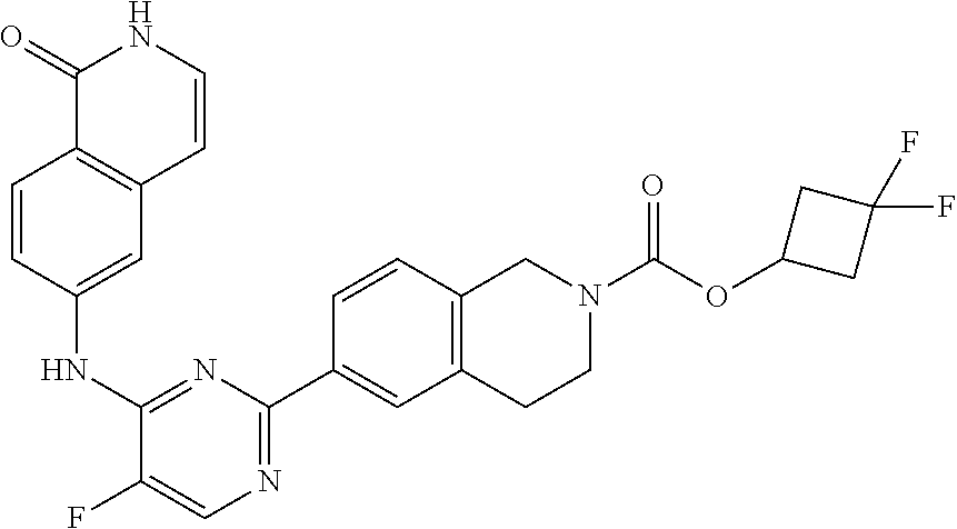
C1=CC(NC2=NC(C3=CC4=C(C=C3)CN(C(OC3CC(F)(F)C3)=O)CC4)=NC=C2F)=CC2=C1C(=O)NC=C2
